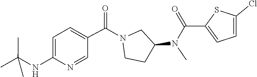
N(C)(C1CCN(C(C2=CC=C(NC(C)(C)C)N=C2)=O)C1)C(C1=CC=C(Cl)S1)=O
